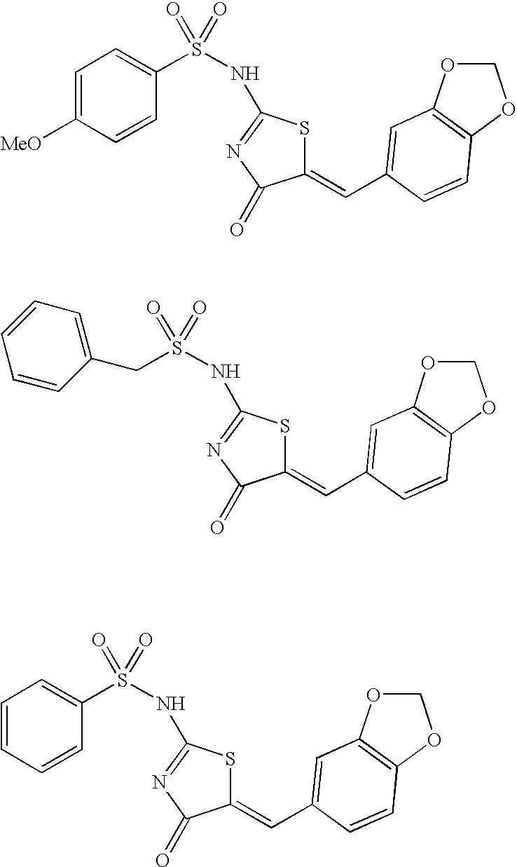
C1=C([MeO])C=CC(S(NC2=NC(=O)C(=CC3=CC4=C(OCO4)C=C3)S2)(=O)=O)=C1.S(NC1=NC(=O)C(=CC2=CC3=C(OCO3)C=C2)S1)(=O)(=O)CC1=CC=CC=C1.S(NC1=NC(=O)C(=CC2=CC3=C(OCO3)C=C2)S1)(=O)(=O)C1=CC=CC=C1
